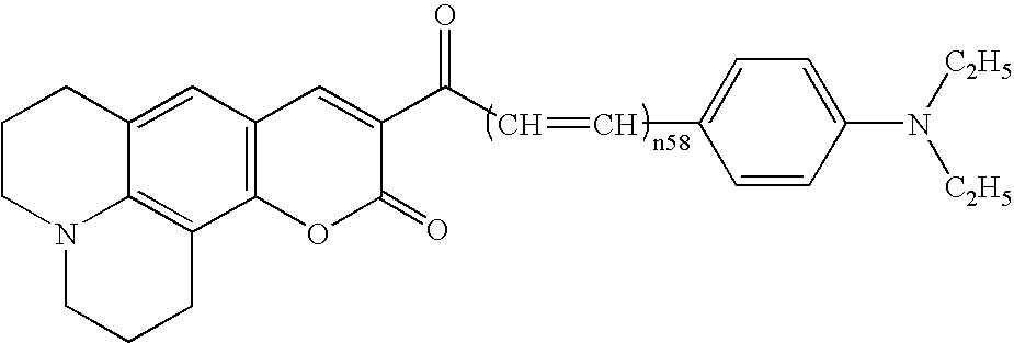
C12=C(C=C3C4=C1CCCN4CCC3)C=C(C(=O)C=CC1=CC=C(N([C2H5])[C2H5])C=C1)C(=O)O2
